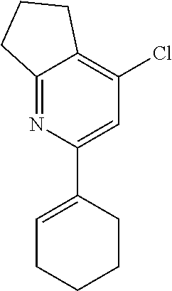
C12=NC(C3=CCCCC3)=CC(Cl)=C1CCC2
